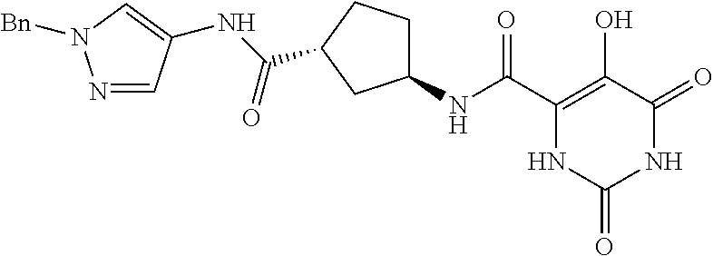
C1(C(NC2CCC(C(NC3=CN([Bn])N=C3)=O)C2)=O)=C(O)C(=O)NC(=O)N1
